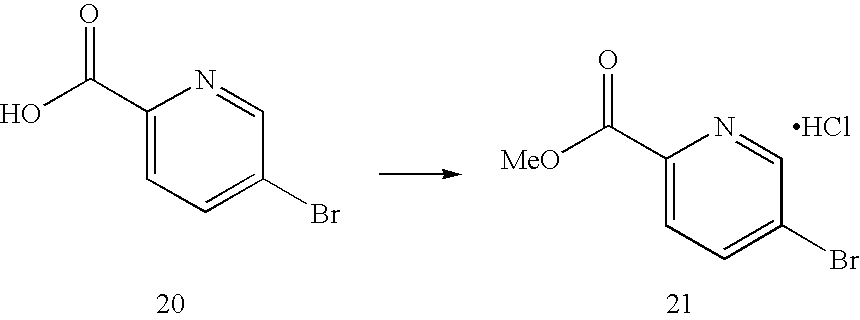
C1(C(O)=O)=CC=C(Br)C=N1.C1(C([MeO])=O)=CC=C(Br)C=N1.Cl
